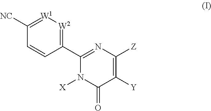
C1([NC])=[W1][W2]=C(C2=NC([Z])=C([Y])C(=O)N2[X])C=C1
